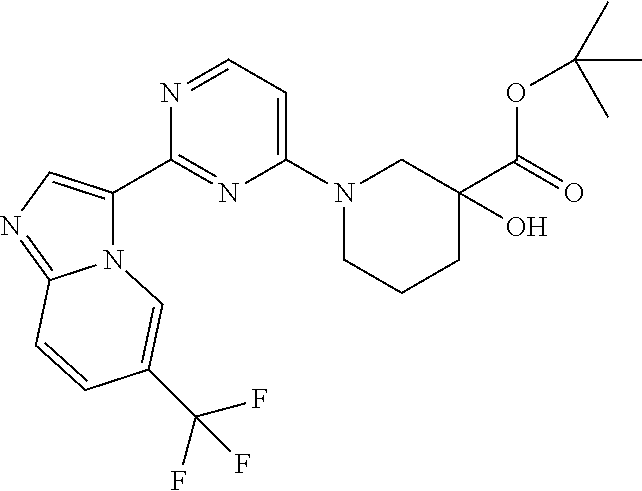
N12C(C3=NC(N4CCCC(C(=O)OC(C)(C)C)(O)C4)=CC=N3)=CN=C1C=CC(C(F)(F)F)=C2
